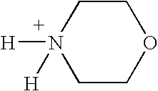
N1([H])([H])CCOCC1
